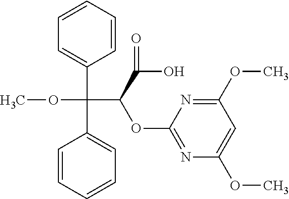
C1=CC=CC=C1C(OC)(C(C(O)=O)OC1=NC(OC)=CC(OC)=N1)C1=CC=CC=C1
